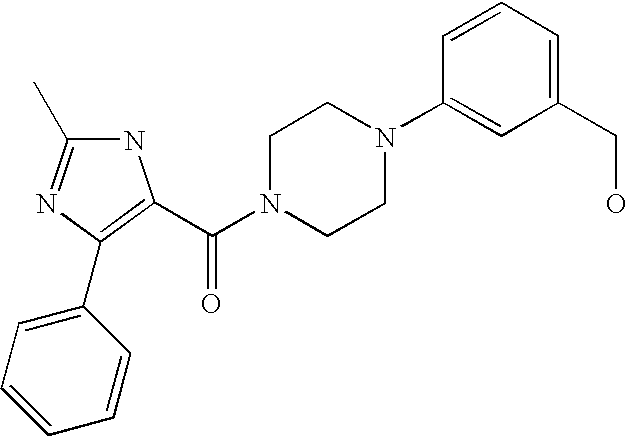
N1C(C)=NC(C2=CC=CC=C2)=C1C(N1CCN(C2=CC(CO)=CC=C2)CC1)=O
